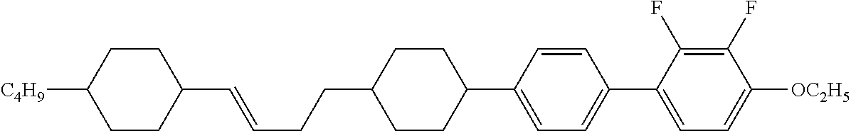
C1(C=CCCC2CCC(C3=CC=C(C4=CC=C([OC2H5])C(F)=C4F)C=C3)CC2)CCC([C4H9])CC1
